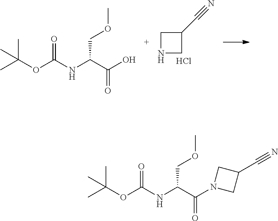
C1NCC1C#N.Cl.CC(OC(NC(C(O)=O)COC)=O)(C)C.CC(OC(NC(C(N1CC(C#N)C1)=O)COC)=O)(C)C
